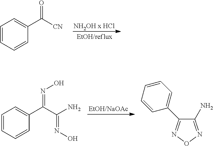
C1=CC=CC(C([CN])=O)=C1.C1=CC=CC(C(C(N)=NO)=NO)=C1.C1=CC=CC(C2=NON=C2N)=C1
